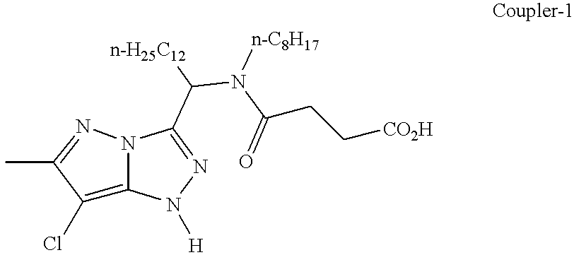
C1(Cl)=C2N(N=C1C)C(C(N(C(=O)CC[CO2H])[n-C8H17])[n-H25C12])=NN2[H]
